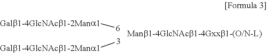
[Galb1-4GlcNAcb1-2Mana1][6].[Galb1-4GlcNAcb1-2Mana1][3]
